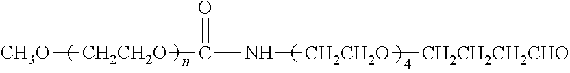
[CH3O][CH2CH2O]C(N[CH2CH2O][CH2CH2CH2CHO])=O
